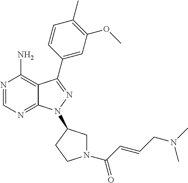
N1=CN=C2C(=C1N)C(C1=CC(OC)=C(C)C=C1)=NN2C1CN(C(C=CCN(C)C)=O)CC1
